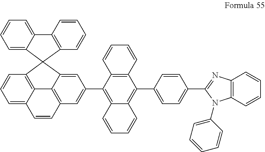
C1=C2C3=C(C=C1)C1(C4=CC(C5=C6C(=C(C7=CC=C(C8=NC9=C(C=CC=C9)N8C8=CC=CC=C8)C=C7)C7=C5C=CC=C7)C=CC=C6)=CC(=C34)C=C2)C2=CC=CC=C2C2=C1C=CC=C2
